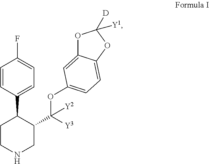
C1=CC(C2CCNCC2C(OC2=CC=C3C(=C2)OC([D])([Y1])O3)([Y3])[Y2])=CC=C1F
